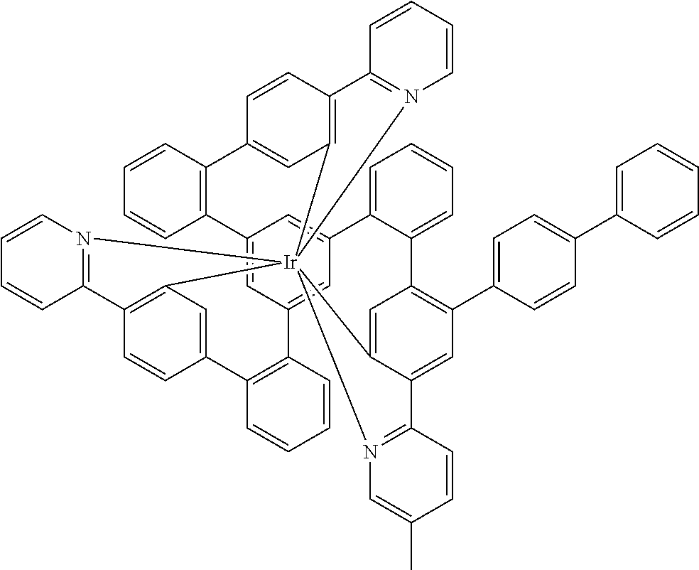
C12=CC3=CC(=C1)C1=CC=CC=C1C1=C(C4=CC=C(C5=CC=CC=C5)C=C4)C=C4C(=C1)[Ir]15(C6=C(C=CC(=C6)C6=C3C=CC=C6)C3=N1C=CC=C3)(C1=C(C=CC(=C1)C1=C2C=CC=C1)C1=N5C=CC=C1)N1=C4C=CC(C)=C1
